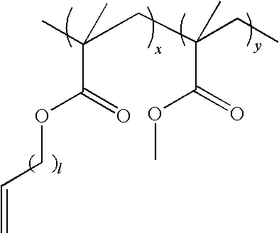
CC(CC(CC)(C)C(=O)OC)(C(=O)OCC=C)C
